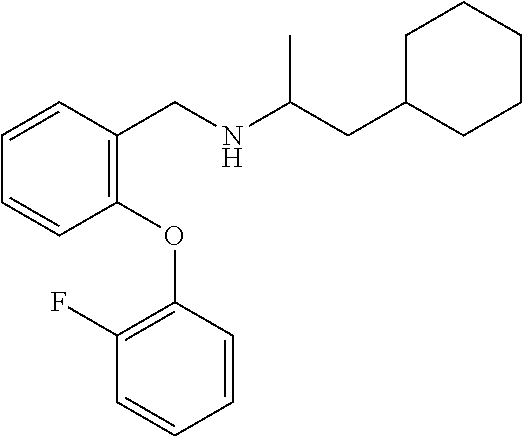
C1=CC=CC(CNC(CC2CCCCC2)C)=C1OC1=C(F)C=CC=C1
